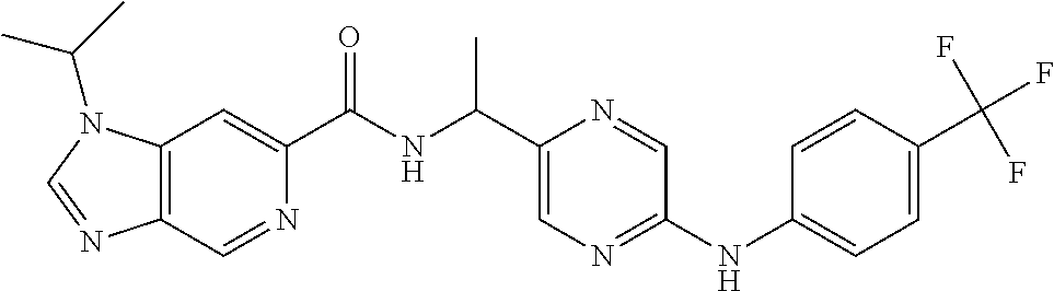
C12=C(C=C(C(NC(C)C3=CN=C(NC4=CC=C(C(F)(F)F)C=C4)C=N3)=O)N=C1)N(C(C)C)C=N2
